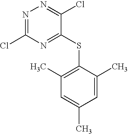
N1=C(Cl)N=C(SC2=C(C)C=C(C)C=C2C)C(Cl)=N1
